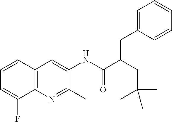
C12=C(C=CC=C1F)C=C(NC(=O)C(CC(C)(C)C)CC1=CC=CC=C1)C(C)=N2
